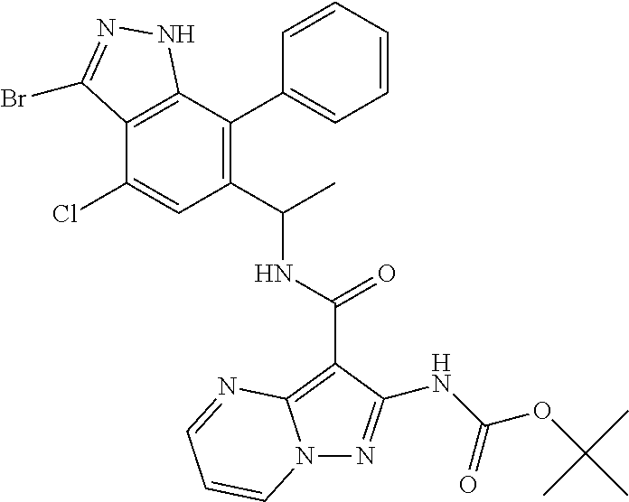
C12=C(C(C3=CC=CC=C3)=C(C(C)NC(=O)C3=C4N(N=C3NC(OC(C)(C)C)=O)C=CC=N4)C=C1Cl)NN=C2Br
